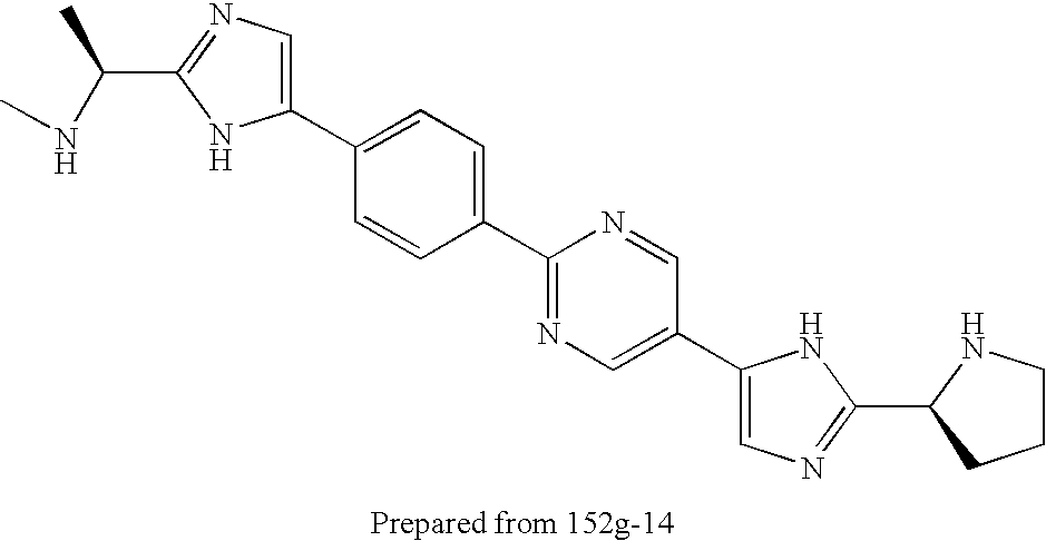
C1(C2=CC=C(C3=NC=C(C4=CN=C(C5NCCC5)N4)C=N3)C=C2)=CN=C(C(C)NC)N1
